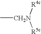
C[CH2N]([R4c])[R5c]
